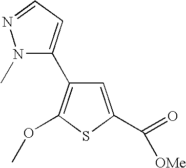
C1(C2=CC=NN2C)=C(OC)SC(C(=O)[OMe])=C1
